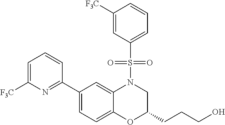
C1(C2=NC([F3C])=CC=C2)=CC=C2C(=C1)N(S(C1=CC=CC([F3C])=C1)(=O)=O)CC(CCCO)O2
